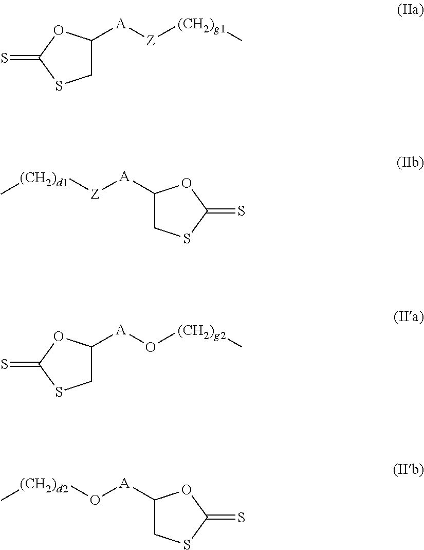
C1C([A][Z][(CH2)g1]C)OC(=S)S1.C1C([A][Z][(CH2)d1]C)OC(=S)S1.C1C([A]O[(CH2)g2]C)OC(=S)S1.C1C([A]O[(CH2)d2]C)OC(=S)S1
